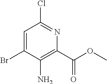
C1=C(Br)C(N)=C(C(OC)=O)N=C1Cl
